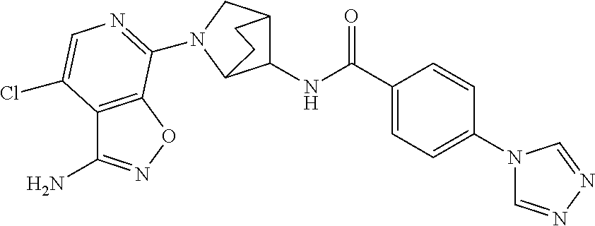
C1(C(NC2C3CN(C4=NC=C(Cl)C5=C4ON=C5N)C2CC3)=O)=CC=C(N2C=NN=C2)C=C1
